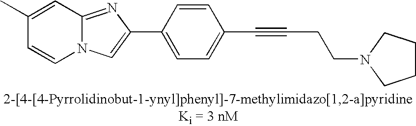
C1(C)=CC2=NC(C3=CC=C(C#CCCN4CCCC4)C=C3)=CN2C=C1
